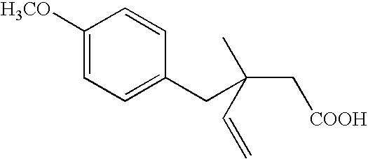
C1=C(CC(C[COOH])(C)C=C)C=CC([H3CO])=C1
